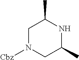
C1N([Cbz])CC(C)NC1C
